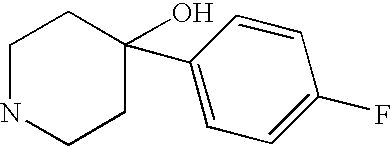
C1NCCC(O)(C2=CC=C(F)C=C2)C1
